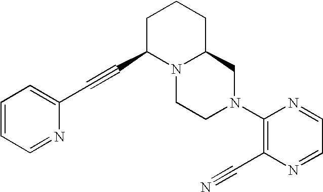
C1=CC=NC(C#CC2N3C(CCC2)CN(C2=C(C#N)N=CC=N2)CC3)=C1
